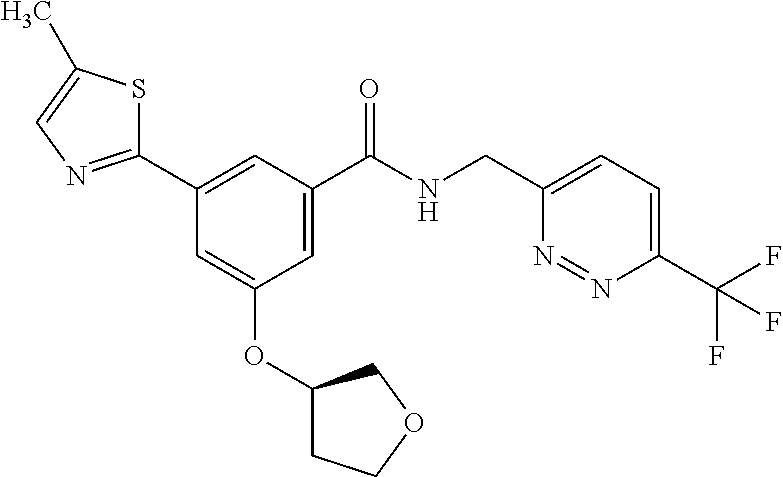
C1=C(C(NCC2=CC=C(C(F)(F)F)N=N2)=O)C=C(C2=NC=C(C)S2)C=C1OC1CCOC1
